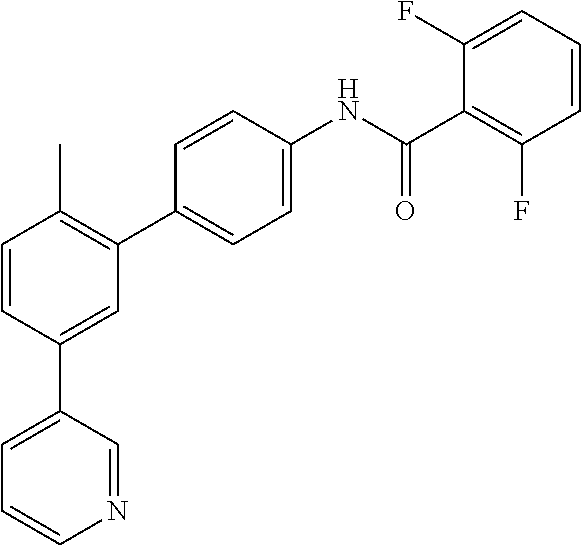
C1=C(C2=CC(C3=CC=C(NC(C4=C(F)C=CC=C4F)=O)C=C3)=C(C)C=C2)C=NC=C1
